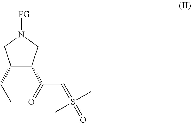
C1(CC)C(C(=O)C=S(=O)(C)C)CN([PG])C1
